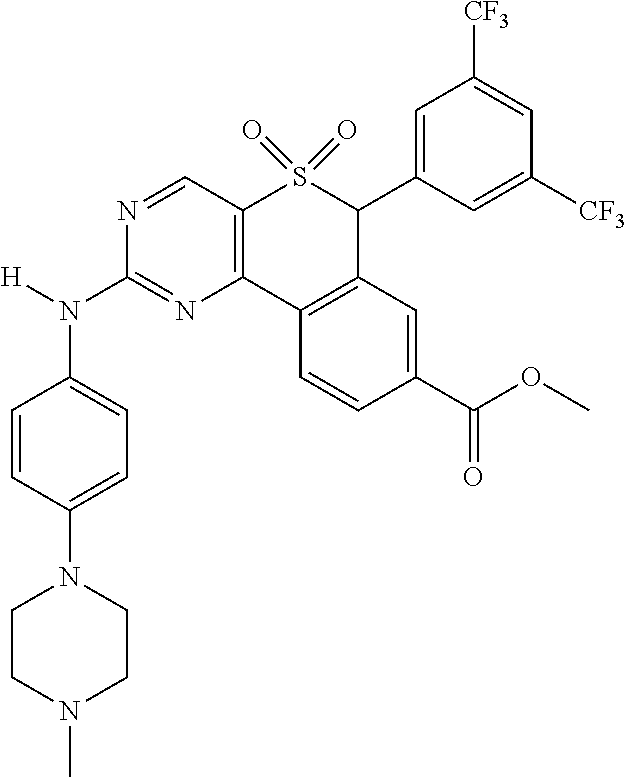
C1CN(C)CCN1C1=CC=C(N(C2=NC3=C(S(=O)(=O)C(C4=CC([CF3])=CC([CF3])=C4)C4=C3C=CC(C(OC)=O)=C4)C=N2)[H])C=C1
